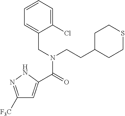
C1([F3C])=NNC(C(=O)N(CC2=CC=CC=C2Cl)CCC2CCSCC2)=C1
